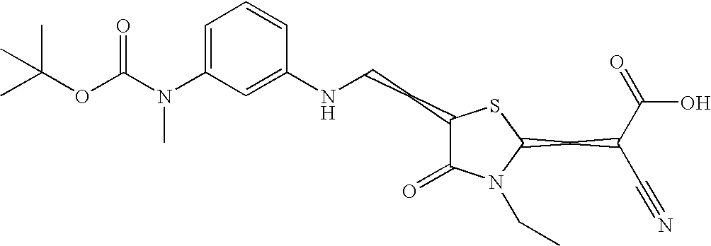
C1=C(N(C(OC(C)(C)C)=O)C)C=C(NCCC2C(=O)N(CC)C(CC(C#N)C(=O)O)S2)C=C1
